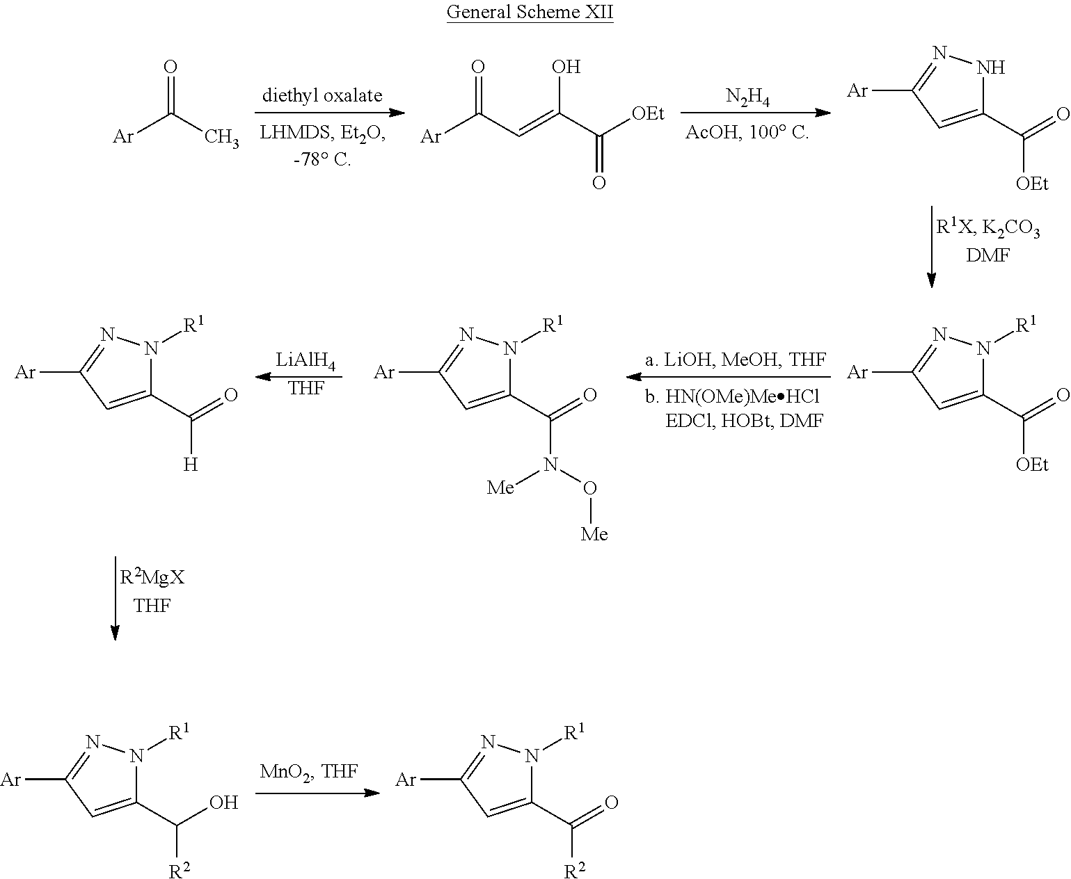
[N2H4].O=C(C)[Ar].O=C(C=C(C([OEt])=O)O)[Ar].C(=O)([OEt])C1=CC([Ar])=NN1.[LiAlH4].[THF].C(=O)([OEt])C1=CC([Ar])=NN1[R1].C(=O)(N(O[Me])[Me])C1=CC([Ar])=NN1[R1].C(=O)([H])C1=CC([Ar])=NN1[R1].C(O)([R2])C1=CC([Ar])=NN1[R1].C(=O)([R2])C1=CC([Ar])=NN1[R1]
